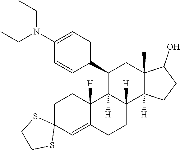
[H]C12C([H])(C(C3=CC=C(N(CC)CC)C=C3)CC3(C)C(O)CCC31[H])C1([H])C(=CC3(CC1)SCCS3)CC2
